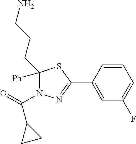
C1([Ph])(CCCN)N(C(C2CC2)=O)N=C(C2=CC(F)=CC=C2)S1
